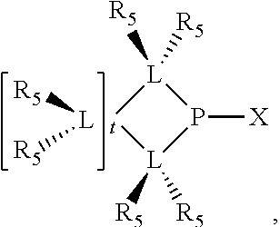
[L]([R5])[R5].[t]1[L]([R5])([R5])P([X])[L]1([R5])[R5]
